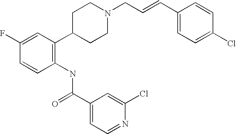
C1C(C2=C(NC(C3=CC=NC(Cl)=C3)=O)C=CC(F)=C2)CCN(CC=CC2=CC=C(Cl)C=C2)C1
